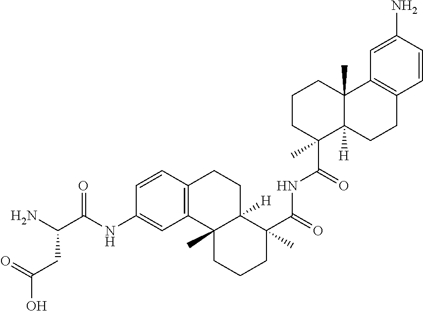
C1=CC2=C(C=C1NC(C(N)CC(O)=O)=O)C1(C)C([H])(CC2)C(C(=O)NC(C2(C)C3([H])C(C)(CCC2)C2=C(CC3)C=CC(N)=C2)=O)(C)CCC1
